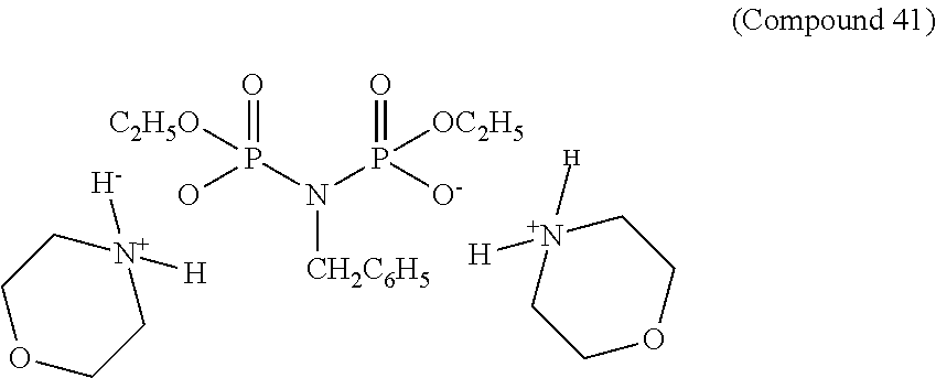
O=P(N(P([O-])(=O)[OC2H5])[CH2C6H5])(O)[C2H5O].C1[N+]([H])([H])CCOC1.C1COCC[N+]1([H])[H]
